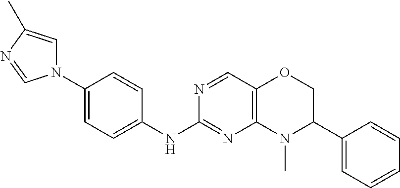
N1=CC2=C(N=C1NC1=CC=C(N3C=C(C)N=C3)C=C1)N(C)C(C1=CC=CC=C1)CO2
